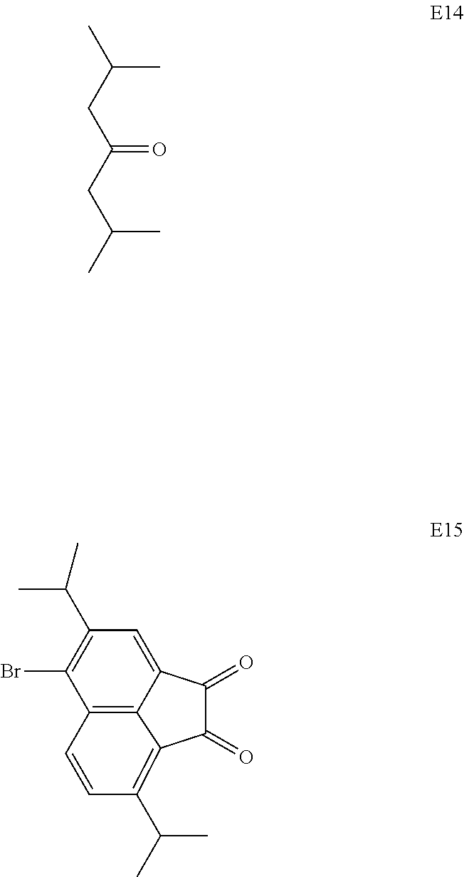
C(C)(CC(CC(C)C)=O)C.C12=C3C(=CC(C(C)C)=C1Br)C(=O)C(=O)C3=C(C(C)C)C=C2
